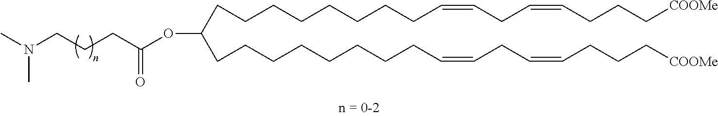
CN(CCCC(OC(CCCCCCCCC=CCC=CCCC[COOMe])CCCCCCCCC=CCC=CCCC[COOMe])=O)C
